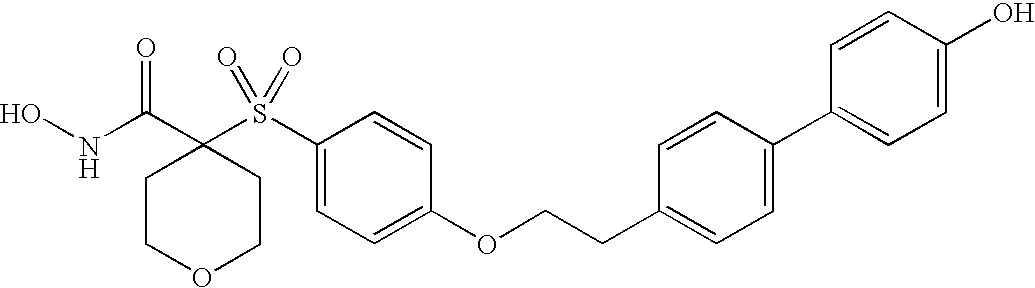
N(C(C1(S(C2=CC=C(OCCC3=CC=C(C4=CC=C(O)C=C4)C=C3)C=C2)(=O)=O)CCOCC1)=O)O
